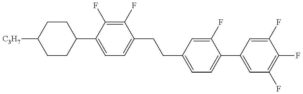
C1CC(C2=CC=C(CCC3=CC=C(C4=CC(F)=C(F)C(F)=C4)C(F)=C3)C(F)=C2F)CCC1[C3H7]
